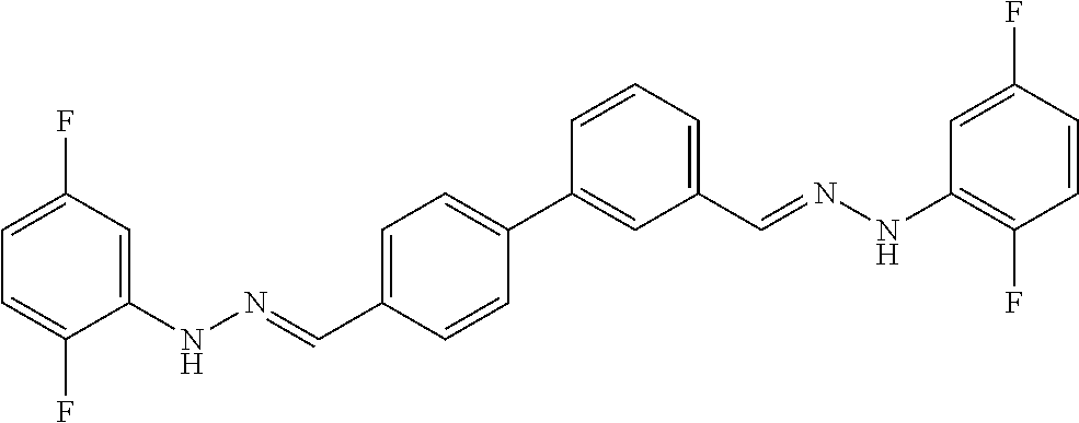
C1(NN=CC2=CC=C(C3=CC(C=NNC4=C(F)C=CC(F)=C4)=CC=C3)C=C2)=CC(F)=CC=C1F
